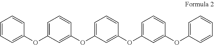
C1=CC=C(OC2=CC=CC(OC3=CC=CC(OC4=CC=CC(OC5=CC=CC=C5)=C4)=C3)=C2)C=C1
